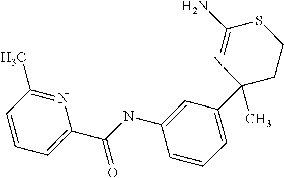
N1=C(C)C=CC=C1C(NC1=CC(C2(C)N=C(N)SCC2)=CC=C1)=O
